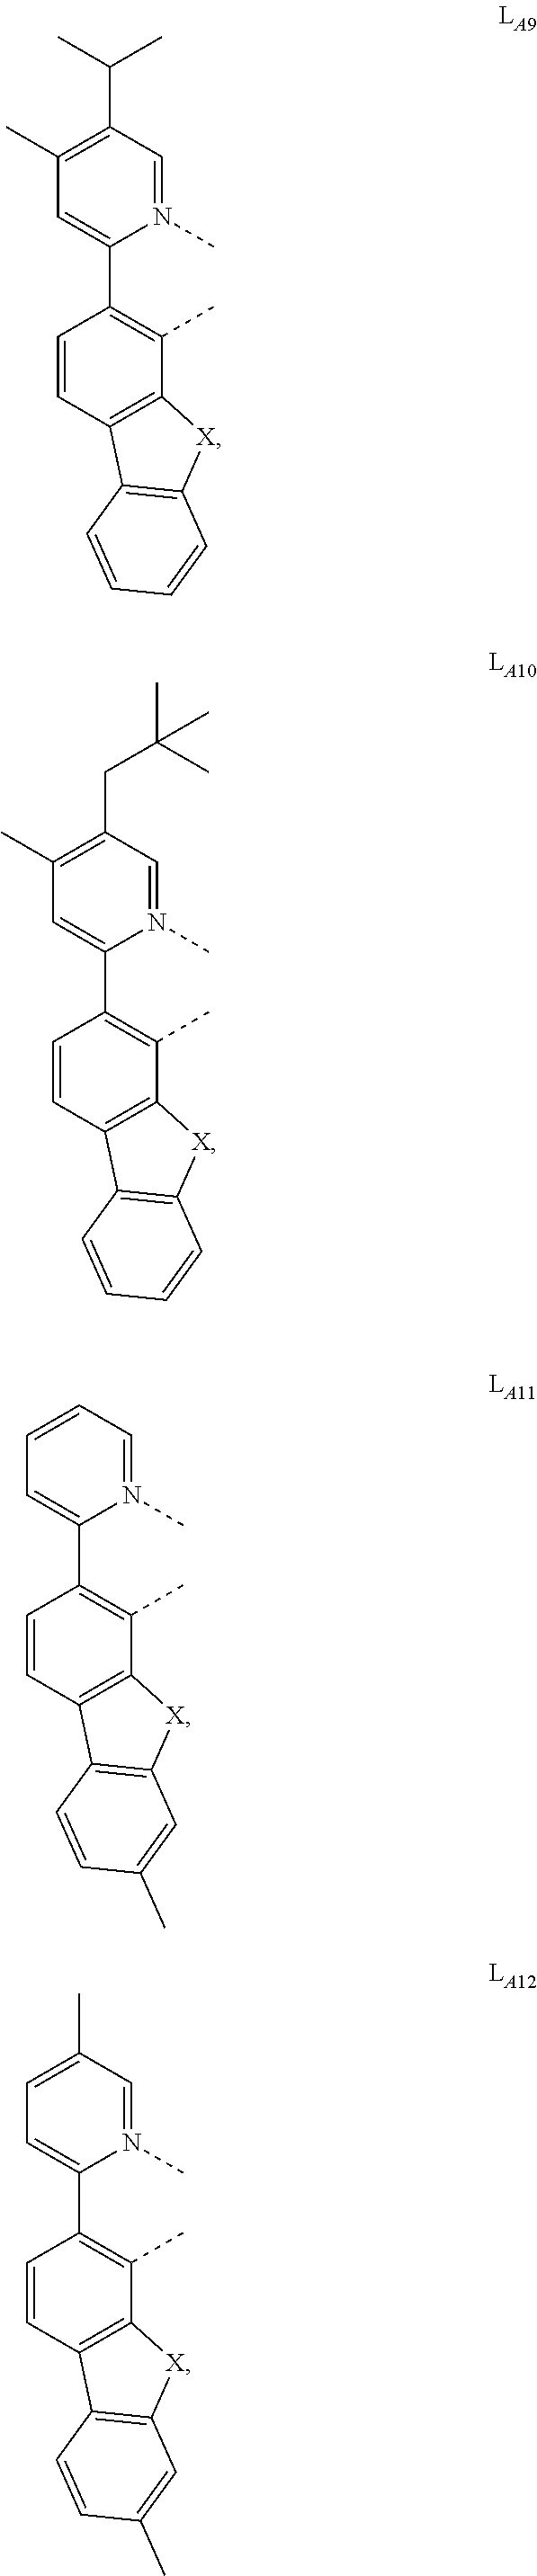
N1(C)=CC(C(C)C)=C(C)C=C1C1=C(C)C2=C(C=C1)C1=C([X]2)C=CC=C1.N1(C)=CC(CC(C)(C)C)=C(C)C=C1C1=C(C)C2=C(C=C1)C1=C([X]2)C=CC=C1.N1(C)=CC=CC=C1C1=C(C)C2=C(C=C1)C1=C([X]2)C=C(C)C=C1.N1(C)=CC(C)=CC=C1C1=C(C)C2=C(C=C1)C1=C([X]2)C=C(C)C=C1
